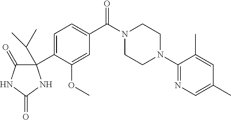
C1(C2=CC=C(C(N3CCN(C4=NC=C(C)C=C4C)CC3)=O)C=C2OC)(C(C)C)C(=O)NC(=O)N1
